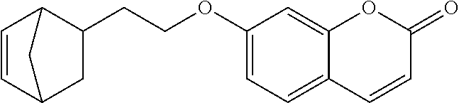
C1(CCOC2=CC=C3C(=C2)OC(=O)C=C3)C2C=CC(C1)C2
